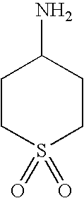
S1(=O)(=O)CCC(N)CC1
